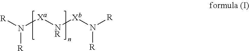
N([Xa][NR][Xb]N([R])[R])([R])[R]
